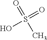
OS(=O)(=O)C
